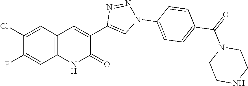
C12=C(C=C(Cl)C(F)=C1)C=C(C1=CN(C3=CC=C(C(=O)N4CCNCC4)C=C3)N=N1)C(=O)N2
